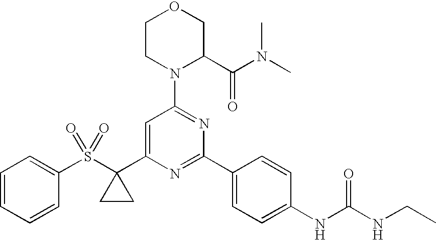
C1(S(C2(C3=CC(N4C(C(N(C)C)=O)COCC4)=NC(C4=CC=C(NC(NCC)=O)C=C4)=N3)CC2)(=O)=O)=CC=CC=C1
